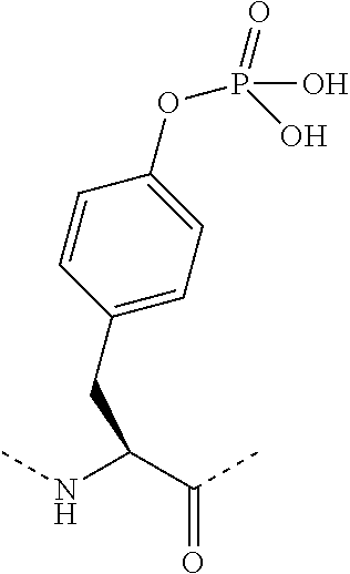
C(C(NC)C(C)=O)C1=CC=C(OP(=O)(O)O)C=C1
